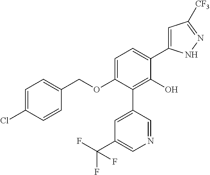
C1(OCC2=CC=C(Cl)C=C2)=CC=C(C2=CC([CF3])=NN2)C(O)=C1C1=CC(C(F)(F)F)=CN=C1
